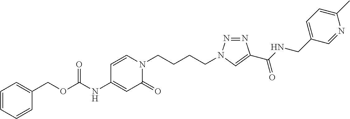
C1(COC(NC2=CC(=O)N(CCCCN3N=NC(C(NCC4=CC=C(C)N=C4)=O)=C3)C=C2)=O)=CC=CC=C1
